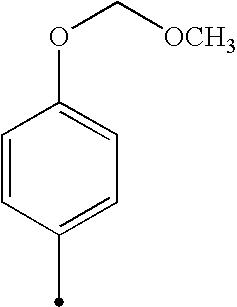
C1=CC(C)=CC=C1OC[OCH3]
